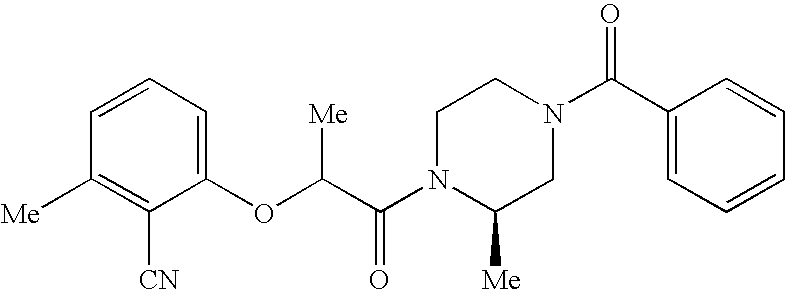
C1([Me])=C([CN])C(OC(C(N2C([Me])CN(C(C3=CC=CC=C3)=O)CC2)=O)[Me])=CC=C1
